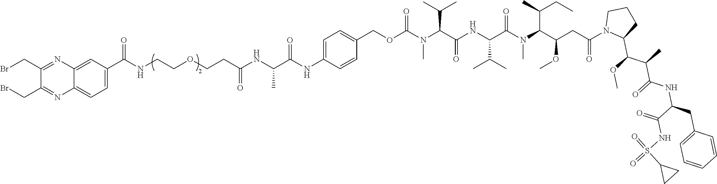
C12=CC(C(NCCOCCC(NC(C(NC3=CC=C(COC(N(C(C(NC(C(N(C(C(CC(N4C(C(C(C)C(=O)NC(CC5=CC=CC=C5)C(=O)NS(=O)(=O)C5CC5)OC)CCC4)=O)OC)C(C)CC)C)=O)C(C)C)=O)C(C)C)C)=O)C=C3)=O)C)=O)=O)=CC=C1N=C(CBr)C(CBr)=N2
